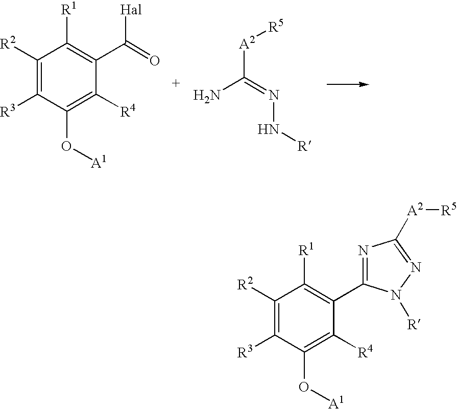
C1([R2])=C([R3])C(O[A1])=C([R4])C(C(=O)[Hal])=C1[R1].[A2](C(N)=NN[R])[R5].C1([R2])=C([R3])C(O[A1])=C([R4])C(C2=NC([A2][R5])=NN2[R])=C1[R1]
